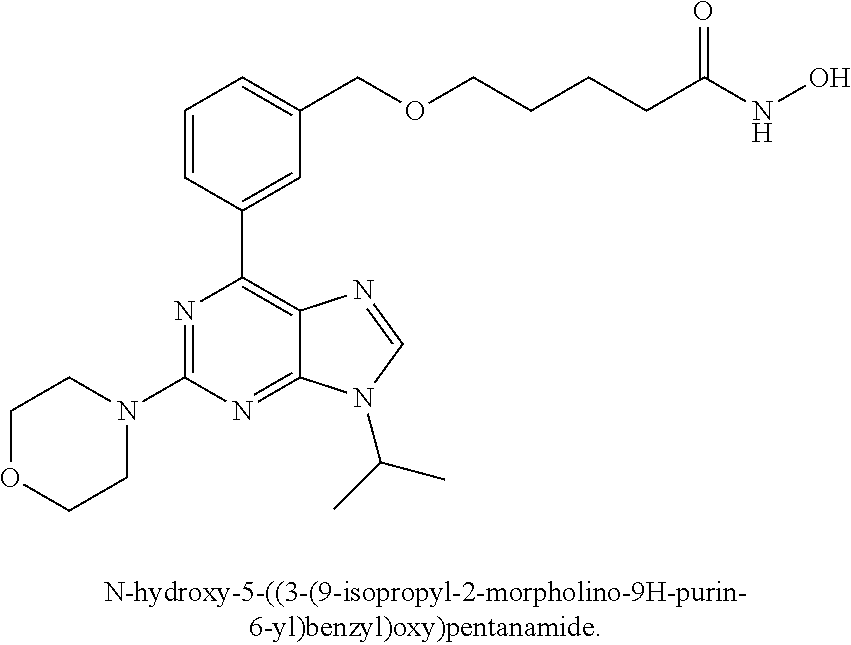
C1OCCN(C2=NC(C3=CC(COCCCCC(=O)NO)=CC=C3)=C3C(=N2)N(C(C)C)C=N3)C1
